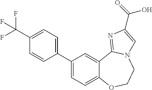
C1(C2=CC=C3C(=C2)C2=NC(C(=O)O)=CN2CCO3)=CC=C(C(F)(F)F)C=C1
